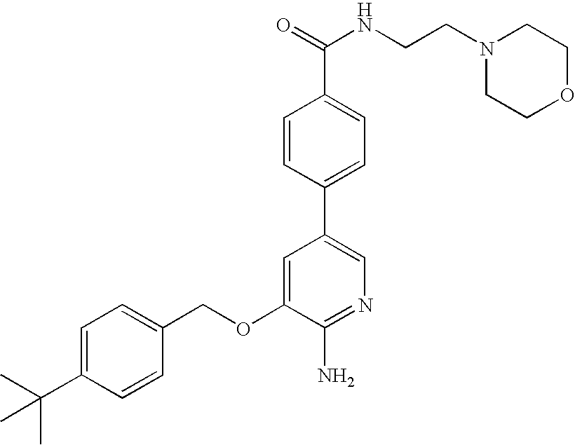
C1=C(C(C)(C)C)C=CC(COC2=CC(C3=CC=C(C(=O)NCCN4CCOCC4)C=C3)=CN=C2N)=C1
